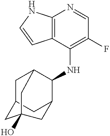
C12=C(C(NC3C4CC5CC3CC(O)(C5)C4)=C(F)C=N1)C=CN2
